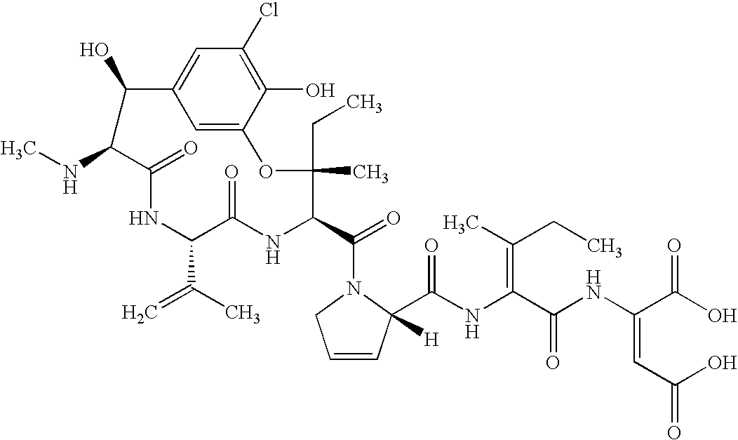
CNC1C(=O)NC(C(=C)C)C(=O)NC(C(=O)N2C(C(NC(C(=O)NC(=CC(O)=O)C(=O)O)=C(CC)C)=O)([H])C=CC2)C(CC)(C)OC2=CC(=CC(Cl)=C2O)C1O
